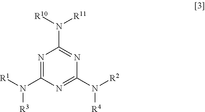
N1=C(N([R1])[R3])N=C(N([R2])[R4])N=C1N([R10])[R11]
